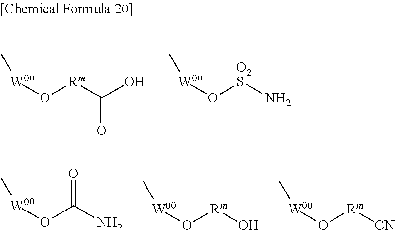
[W00](O[Rm]C(O)=O)C.[W00](O[O2S]N)C.[W00](OC(N)=O)C.[W00](O[Rm]O)C.[W00](O[Rm][CN])C
